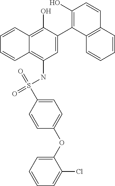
C1=C(C2=C(O)C=CC3=C2C=CC=C3)C(O)=C2C(=C1NS(C1=CC=C(OC3=CC=CC=C3Cl)C=C1)(=O)=O)C=CC=C2
